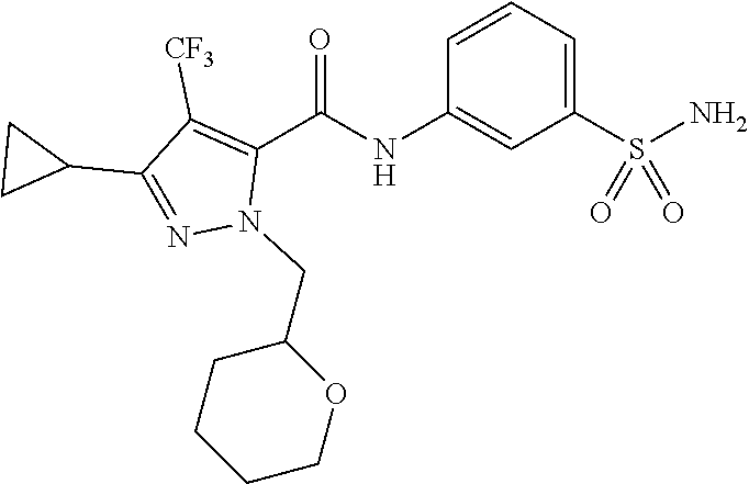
O=C(NC1=CC(S(N)(=O)=O)=CC=C1)C1=C([CF3])C(C2CC2)=NN1CC1CCCCO1
